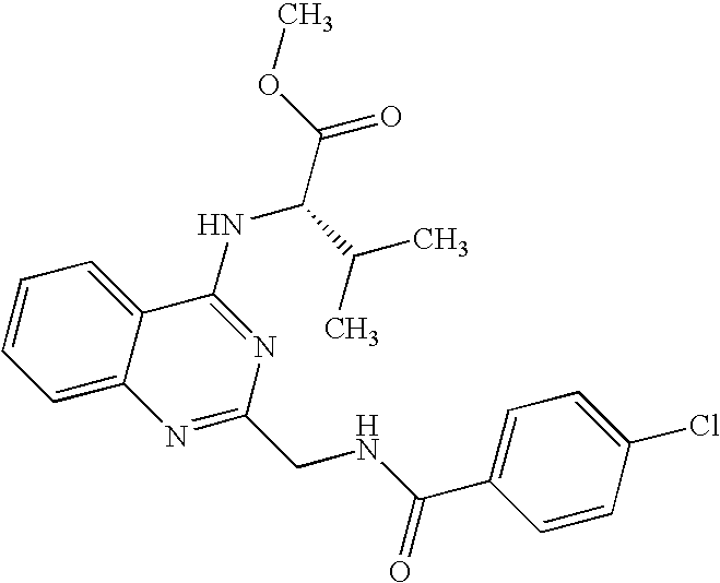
C1=CC=C2C(=C1)C(NC(C(C)C)C(=O)OC)=NC(CNC(=O)C1=CC=C(Cl)C=C1)=N2
